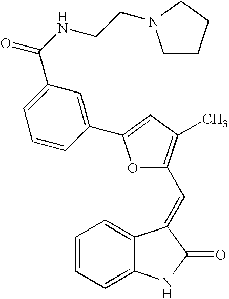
C1=CC=C2C(=C1)C(=CC1=C(C)C=C(C3=CC(C(NCCN4CCCC4)=O)=CC=C3)O1)C(=O)N2
